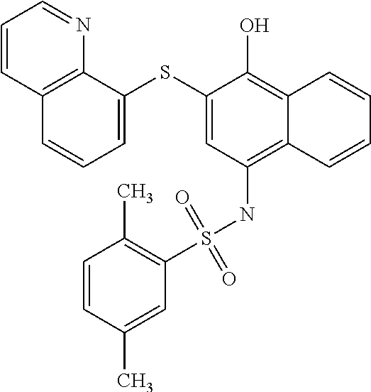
C1=C(SC2=CC(NS(C3=C(C)C=CC(C)=C3)(=O)=O)=C3C(=C2O)C=CC=C3)C2=C(C=C1)C=CC=N2
